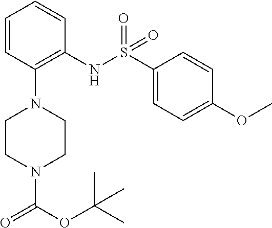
O=C(N1CCN(C2=C(NS(=O)(C3=CC=C(OC)C=C3)=O)C=CC=C2)CC1)OC(C)(C)C
